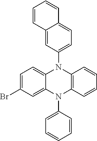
C1=C(Br)C=C2C(=C1)N(C1=CC=C3C(=C1)C=CC=C3)C1=C(N2C2=CC=CC=C2)C=CC=C1
